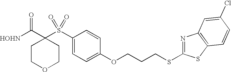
[HOHN]C(C1(S(C2=CC=C(OCCCSC3=NC4=C(S3)C=CC(Cl)=C4)C=C2)(=O)=O)CCOCC1)=O
